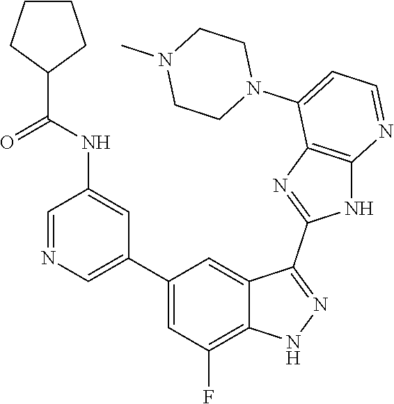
C1=NC=C(C2=CC(F)=C3C(=C2)C(C2=NC4=C(N2)N=CC=C4N2CCN(C)CC2)=NN3)C=C1NC(=O)C1CCCC1
